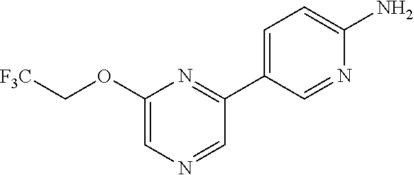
NC1=CC=C(C2=NC(OC[F3C])=CN=C2)C=N1
